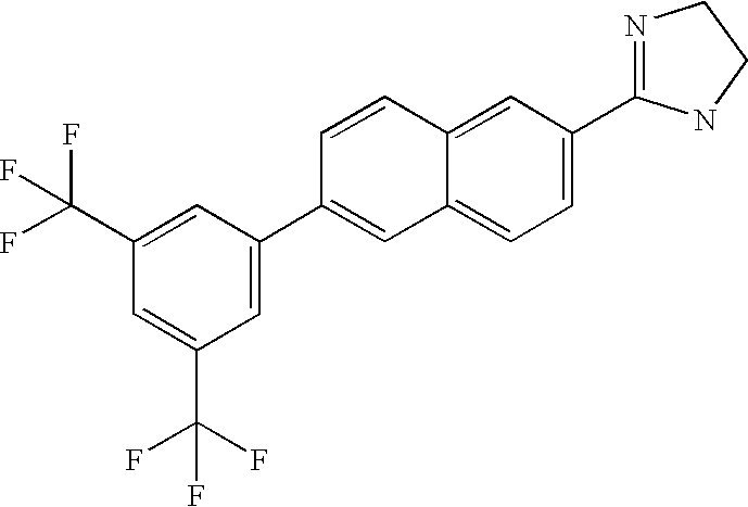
C1=CC2=CC(C3=NCCN3)=CC=C2C=C1C1=CC(C(F)(F)F)=CC(C(F)(F)F)=C1
